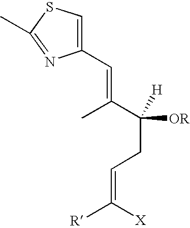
C1(C=C(C([OR])([H])CC=C([R])[X])C)=CSC(C)=N1
